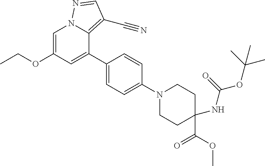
C1(C2=CC(OCC)=CN3C2=C(C#N)C=N3)=CC=C(N2CCC(NC(=O)OC(C)(C)C)(C(=O)OC)CC2)C=C1
